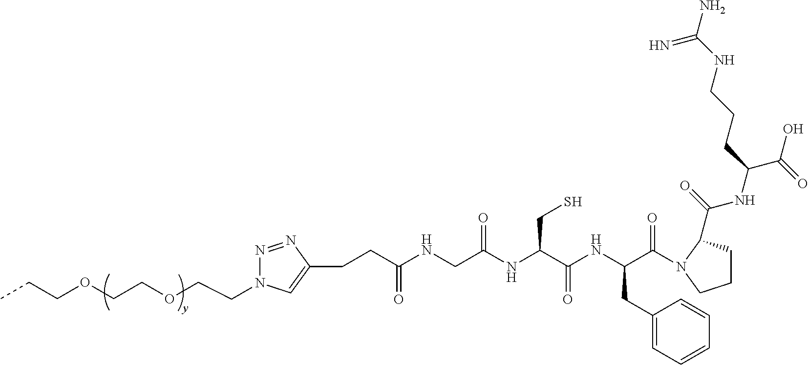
C(COCCOCCC)N1N=NC(CCC(NCC(NC(C(NC(C(=O)N2C(C(=O)NC(C(O)=O)CCCNC(N)=N)CCC2)CC2=CC=CC=C2)=O)CS)=O)=O)=C1
